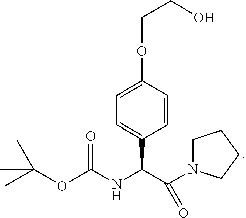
C1N(C(C(NC(OC(C)(C)C)=O)C2=CC=C(OCCO)C=C2)=O)CCC1
